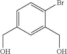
C1=C(CO)C=C(CO)C(Br)=C1
